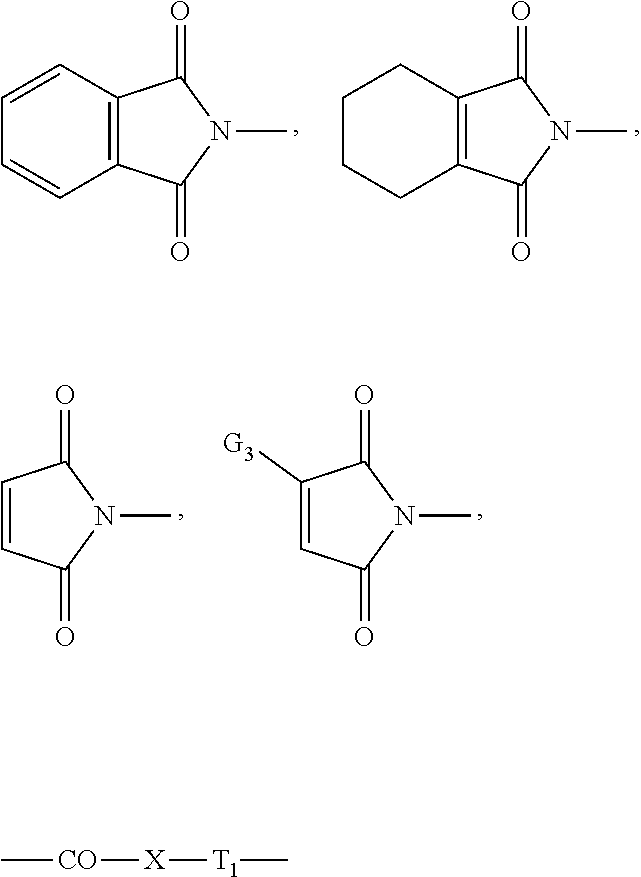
C1=CC2=C(C=C1)C(=O)N(C)C2=O.C1CCC2=C(C1)C(=O)N(C)C2=O.C1=CC(=O)N(C)C1=O.C1=C([G3])C(=O)N(C)C1=O.C[CO][X][T1]C
